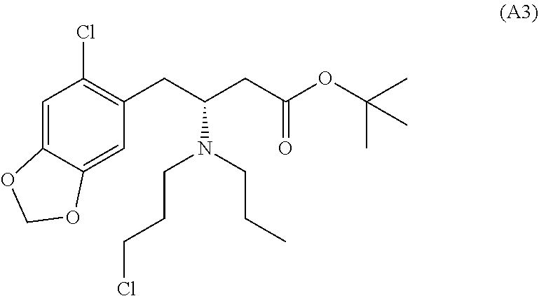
C(CC)N(CCCCl)C(CC1=C(Cl)C=C2OCOC2=C1)CC(OC(C)(C)C)=O
